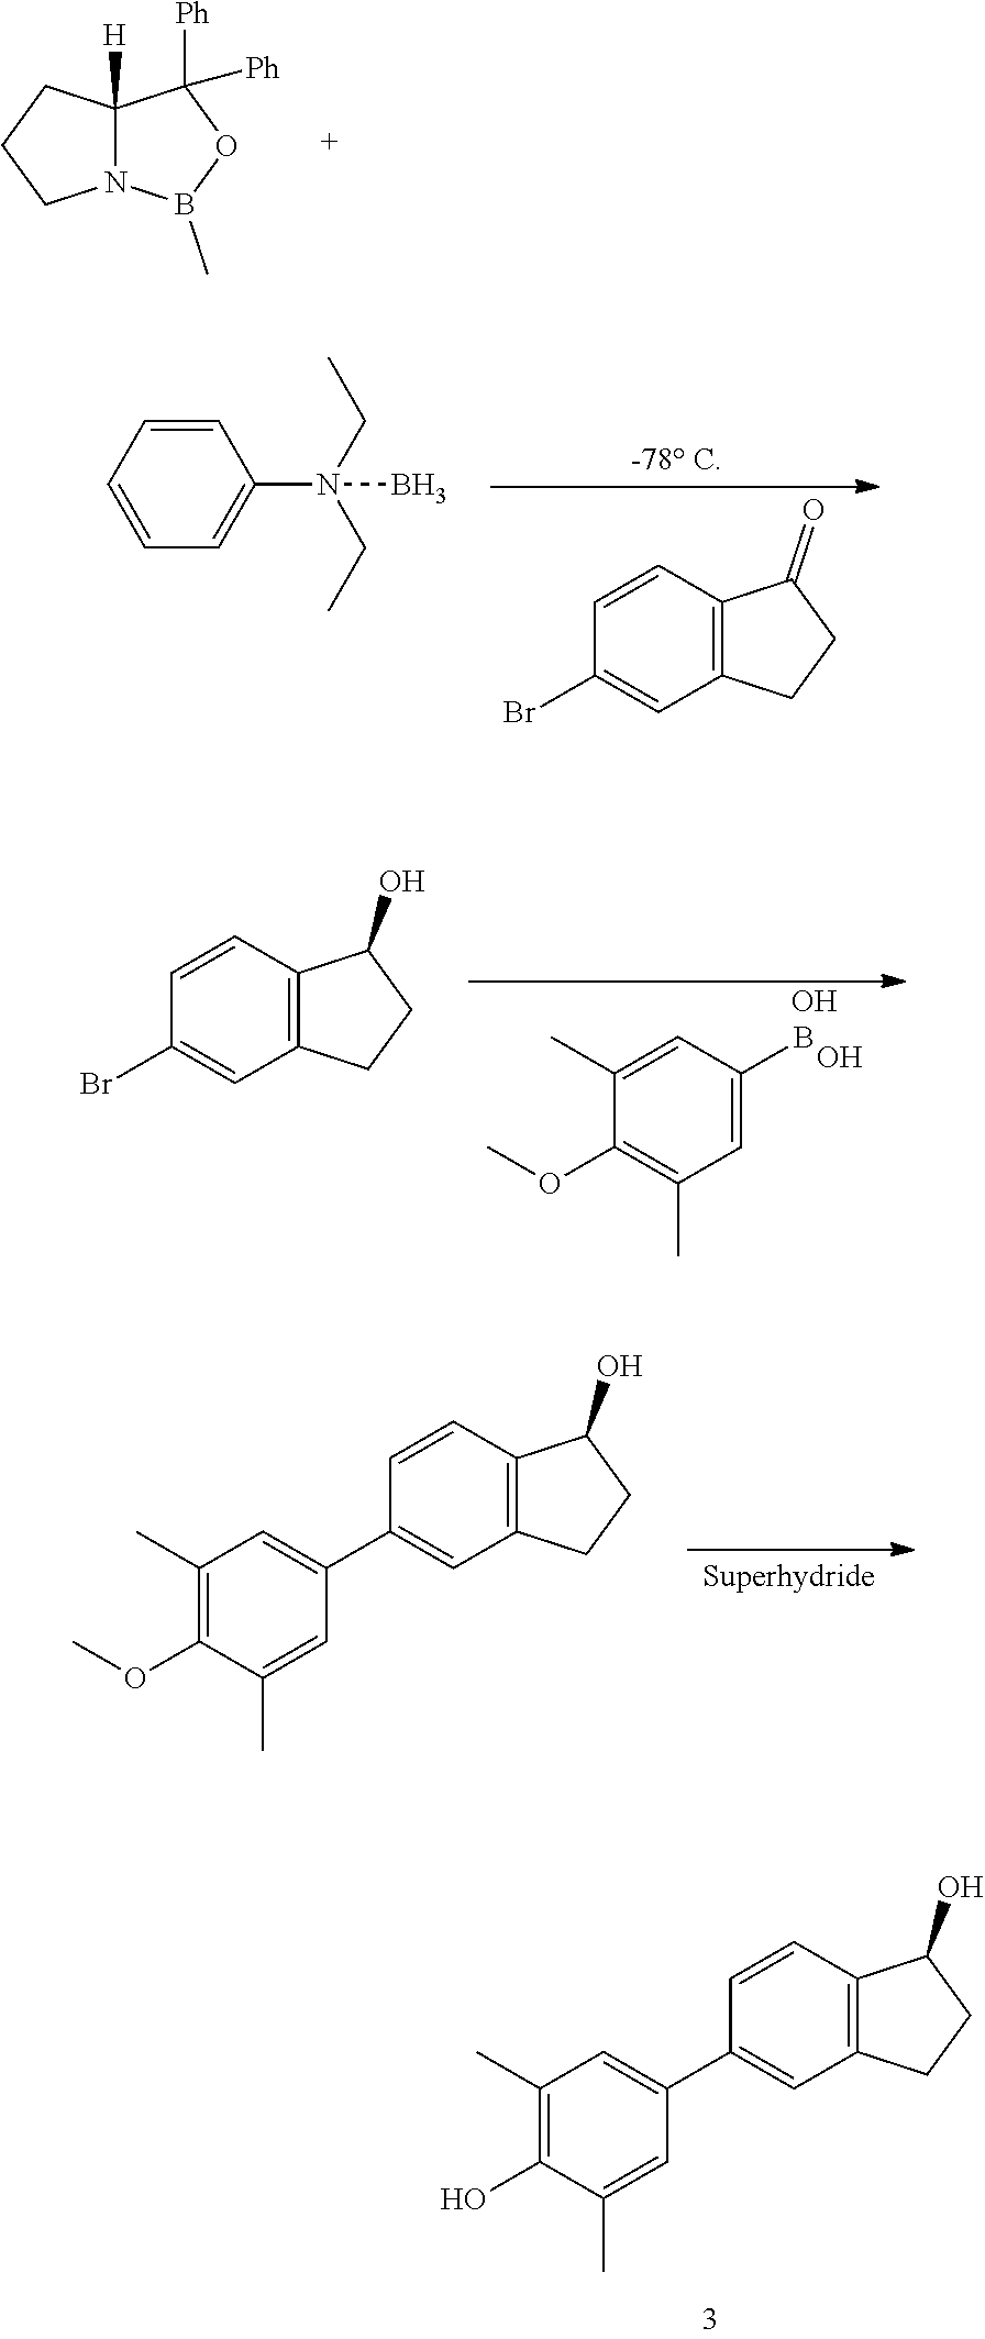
N12C([H])(CCC1)C([Ph])([Ph])OB2C.C1=CC2=C(C=C1Br)CCC2=O.C1=CC=C(N(CC)(CC)B)C=C1.C1(C)=CC(B)=CC(C)=C1OC.O.O.C1=CC2=C(C=C1Br)CCC2O.C1(C)=C(OC)C(C)=CC(C2=CC3=C(C=C2)C(O)CC3)=C1.C1(C)=C(O)C(C)=CC(C2=CC3=C(C=C2)C(O)CC3)=C1
